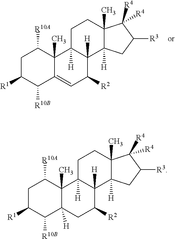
C1C([R1])C([R10B])C2=CC([R2])C3([H])C([H])(C2(C)C1[R10A])CCC1(C)C3([H])CC([R3])C1([R4])[R4].C1C([R1])C([R10B])C2([H])C(C)(C1[R10A])C1([H])C([H])(C([R2])C2)C2([H])C(C)(CC1)C([R4])([R4])C([R3])C2
